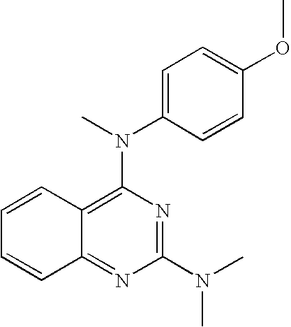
C12=NC(N(C)C)=NC(N(C3=CC=C(OC)C=C3)C)=C1C=CC=C2
